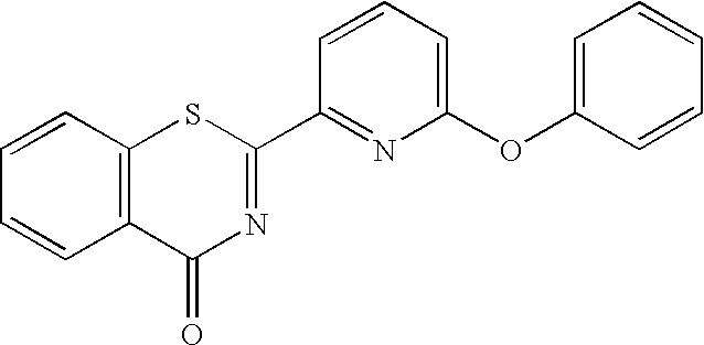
C1=CC2=C(C=C1)C(=O)N=C(C1=NC(OC3=CC=CC=C3)=CC=C1)S2
